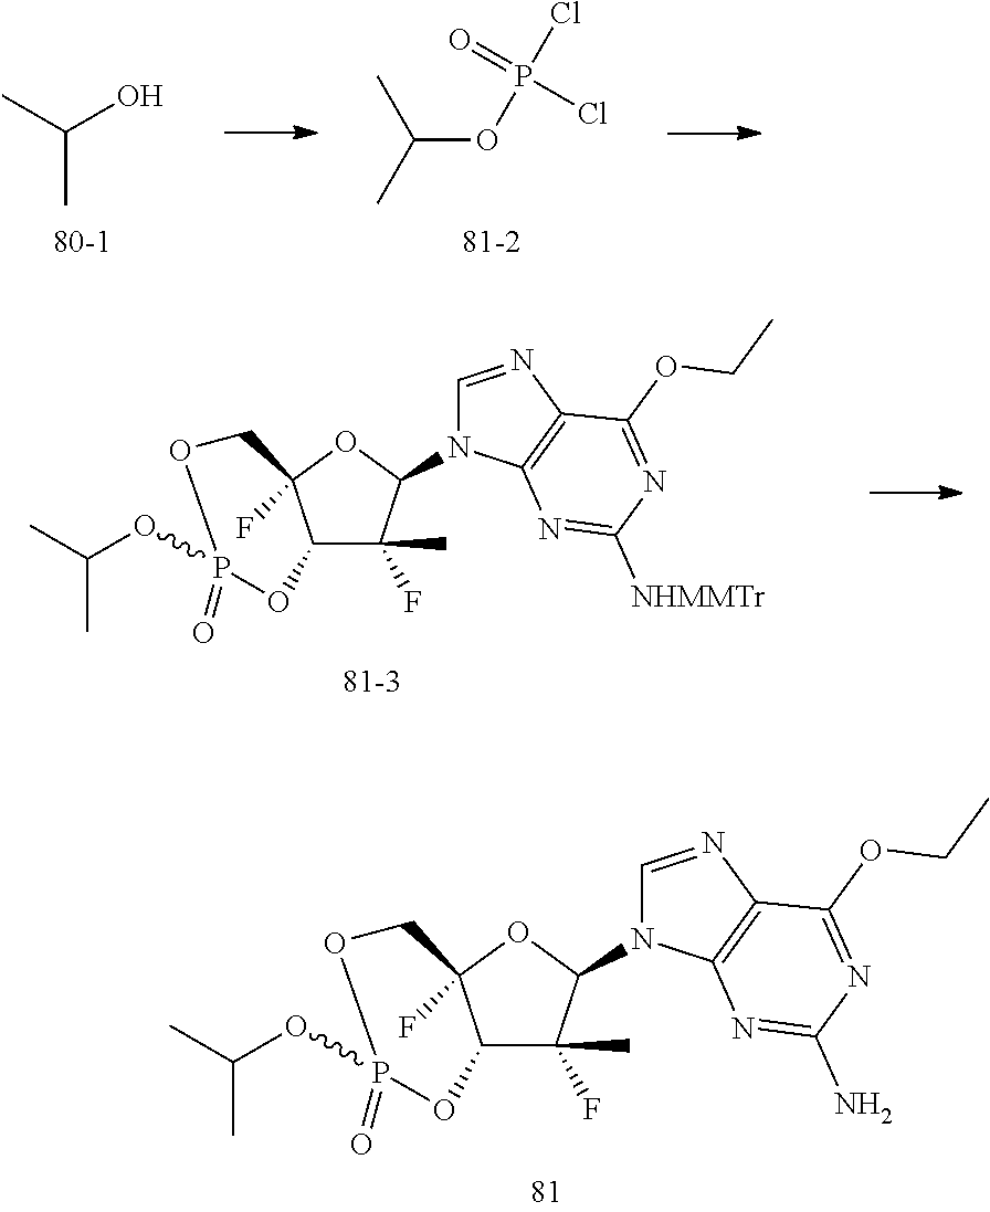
CC(OP1(=O)OC2C(F)(C)C(N3C=NC4=C3N=C([NHMMTr])N=C4OCC)OC2(F)CO1)C.CC(OP1(=O)OC2C(F)(C)C(N3C=NC4=C3N=C(N)N=C4OCC)OC2(F)CO1)C.CC(OP(=O)(Cl)Cl)C.CC(O)C
